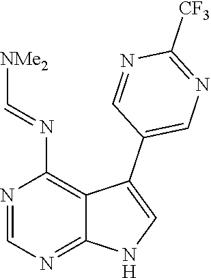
N1=CN=C2C(=C1N=C[NMe2])C(C1=CN=C([CF3])N=C1)=CN2
